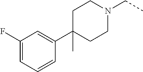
C1(C2(C)CCN(CC)CC2)=CC(F)=CC=C1
